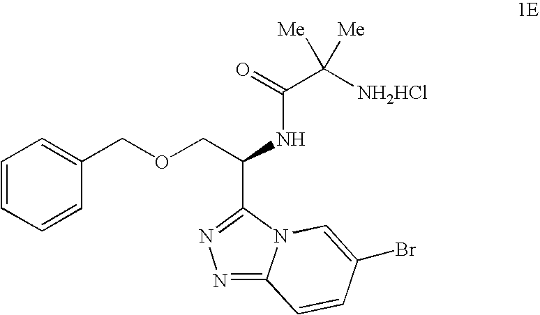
C1=CC=CC(COCC(NC(C([NH2HCl])([Me])[Me])=O)C2=NN=C3N2C=C(Br)C=C3)=C1
